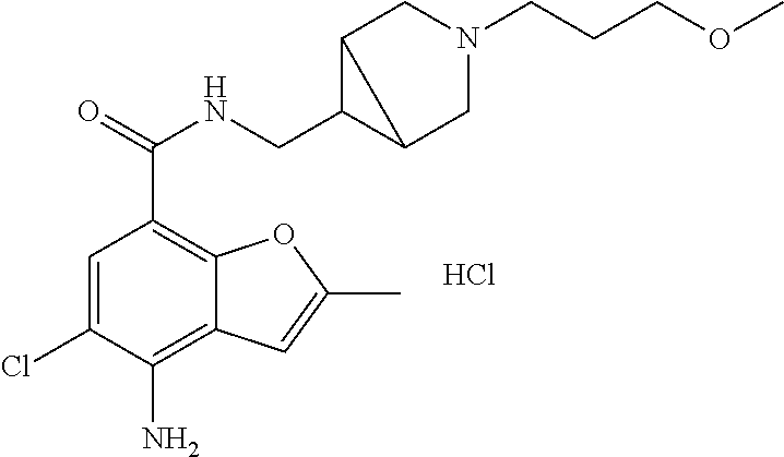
C1=C(Cl)C(N)=C2C(=C1C(=O)NCC1C3CN(CCCOC)CC13)OC(C)=C2.Cl
